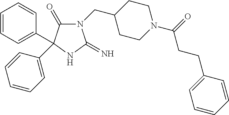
C1CC(CN2C(=O)C(C3=CC=CC=C3)(C3=CC=CC=C3)NC2=N)CCN1C(=O)CCC1=CC=CC=C1
